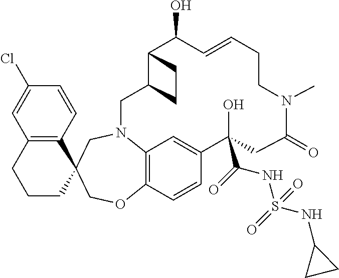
C1(Cl)=CC2=C(C=C1)C1(CCC2)COC2=C3N(C1)CC1C(C(O)C=CCCN(C)C(=O)CC(O)(C(=O)NS(NC4CC4)(=O)=O)C(=C3)C=C2)CC1
